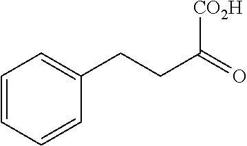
C1=CC=CC(CCC([CO2H])=O)=C1
